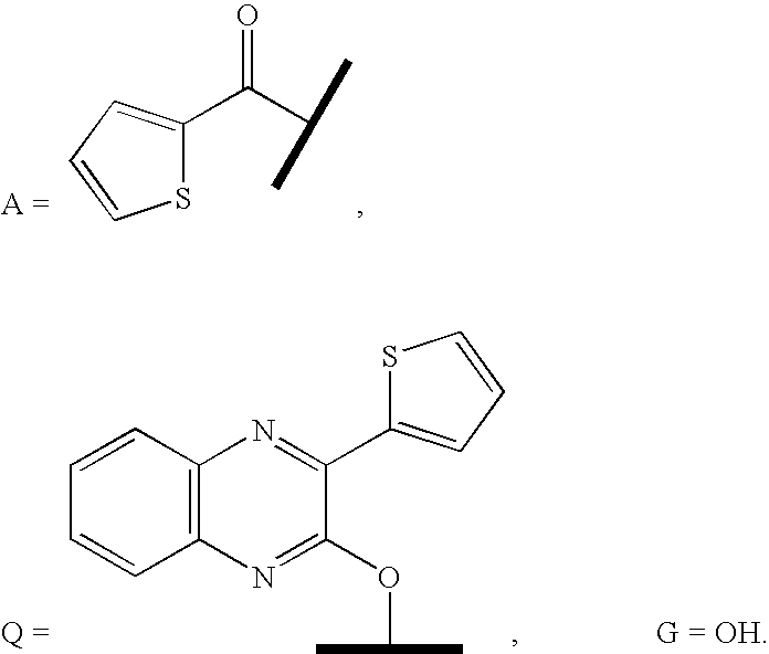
S1C(C(C(C)C)=O)=CC=C1.C1=CC2=C(C=C1)N=C(OC(C)C)C(C1=CC=CS1)=N2
